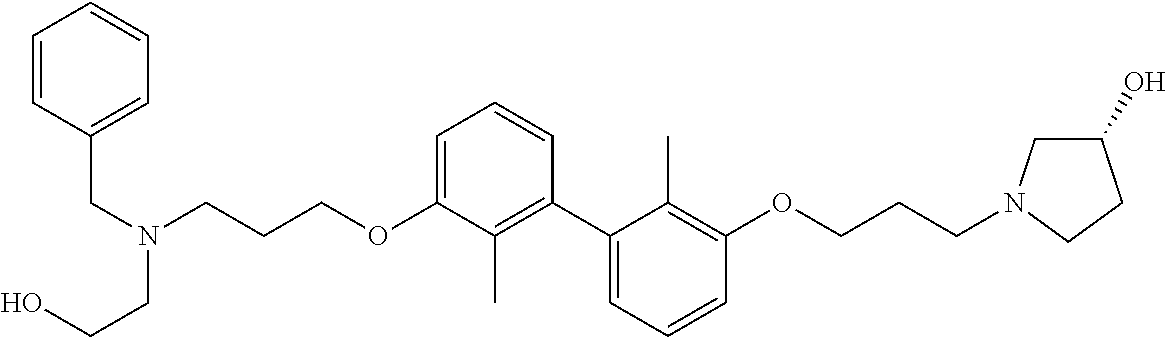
C1=C(OCCCN(CC2=CC=CC=C2)CCO)C(C)=C(C2=CC=CC(OCCCN3CC(O)CC3)=C2C)C=C1
